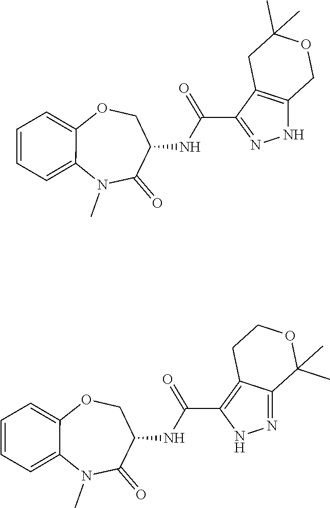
C12=CC=CC=C1OCC(NC(=O)C1=C3C(=NN1)C(C)(C)OCC3)C(=O)N2C.C12=CC=CC=C1OCC(NC(=O)C1=NNC3=C1CC(C)(C)OC3)C(=O)N2C
